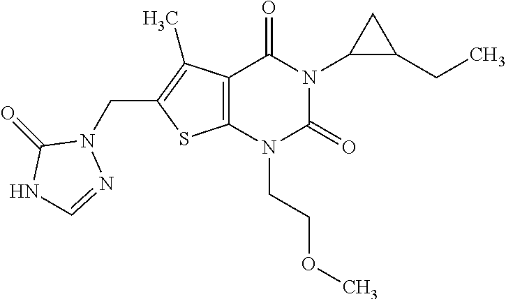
C12=C(N(CCOC)C(=O)N(C3C(CC)C3)C1=O)SC(CN1C(=O)NC=N1)=C2C
